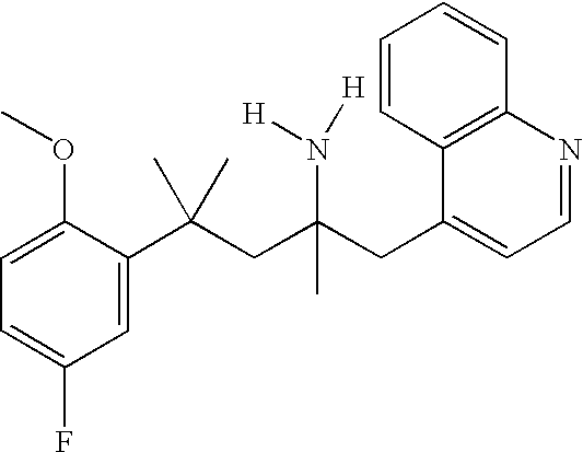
C1=C(C(CC(CC2=CC=NC3=C2C=CC=C3)(N([H])[H])C)(C)C)C(OC)=CC=C1F
